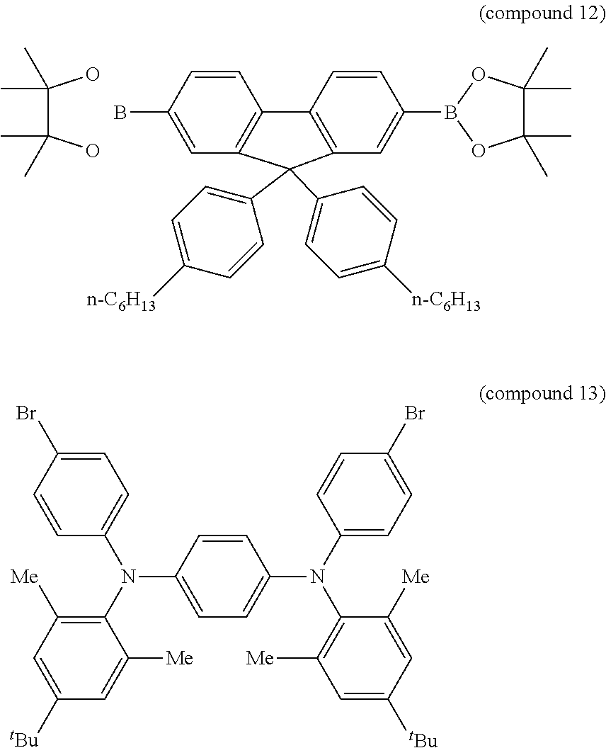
OC(C(O)(C)C)(C)C.C1=CC(B)=CC2=C1C1=C(C=C(B3OC(C)(C)C(C)(C)O3)C=C1)C2(C1=CC=C([n-C6H13])C=C1)C1=CC=C([n-C6H13])C=C1.C1(N(C2=CC=C(Br)C=C2)C2=C([Me])C=C([tBu])C=C2[Me])=CC=C(N(C2=CC=C(Br)C=C2)C2=C([Me])C=C([tBu])C=C2[Me])C=C1
